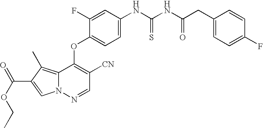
C1=C(F)C(OC2=C([CN])C=NN3C2=C(C)C(C(OCC)=O)=C3)=CC=C1NC(NC(CC1=CC=C(F)C=C1)=O)=S
